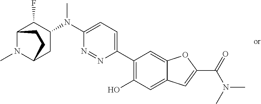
C1(N(C2=CC=C(C3=C(O)C=C4C(=C3)OC(C(=O)N(C)C)=C4)N=N2)C)C(F)C2N(C)C(C1)CC2
